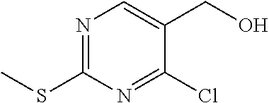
N1=C(SC)N=C(Cl)C(CO)=C1
